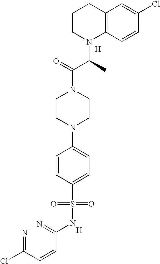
C12=C(C=CC(Cl)=C1)N(C(C(N1CCN(C3=CC=C(S(=O)(=O)NC(=N)C=CC(=N)Cl)C=C3)CC1)=O)C)CCC2.[H].[H]
